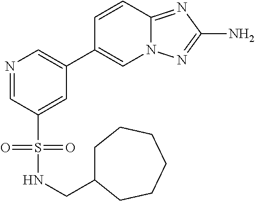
N1=CC(S(NCC2CCCCCC2)(=O)=O)=CC(C2=CN3C(=NC(N)=N3)C=C2)=C1
